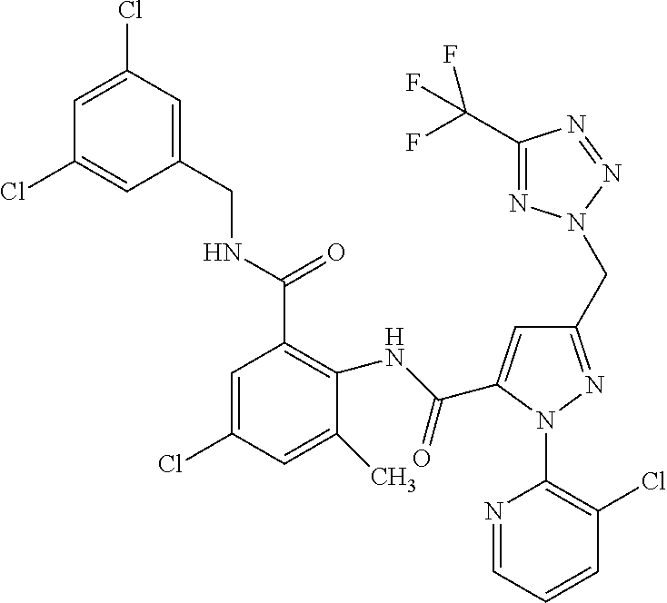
C1=C(Cl)C=C(CNC(C2=C(NC(=O)C3=CC(CN4N=C(C(F)(F)F)N=N4)=NN3C3=C(Cl)C=CC=N3)C(C)=CC(Cl)=C2)=O)C=C1Cl
